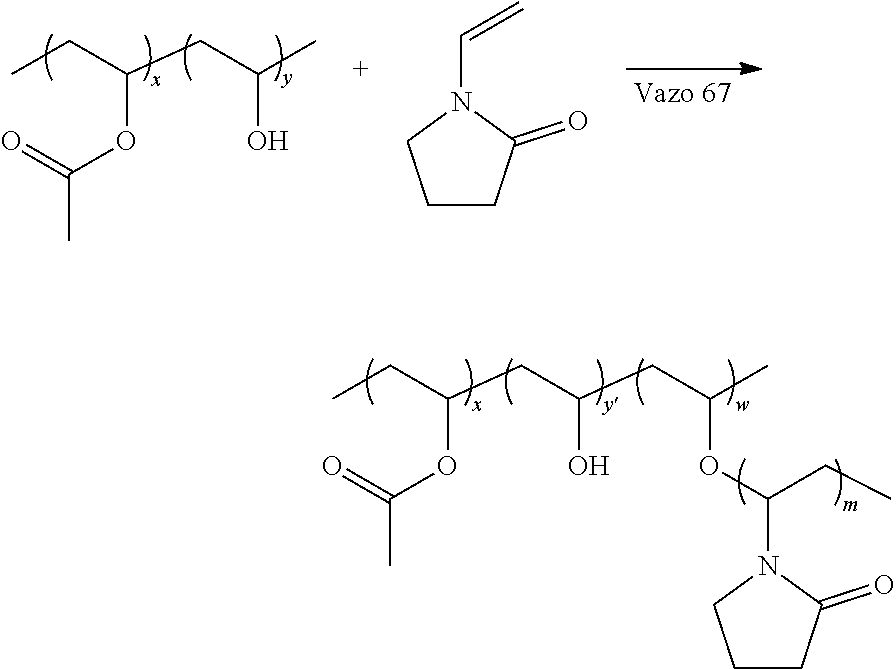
CCC(CC(CC(C)OC(CC)N1CCCC1=O)O)OC(=O)C.CCC(CC(C)O)OC(=O)C.C1CCN(C=C)C1=O
